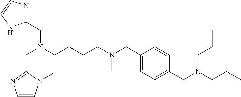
C(N(CCCCN(CC1=CC=C(CN(CCC)CCC)C=C1)C)CC1=NC=CN1C)C1=NC=CN1
